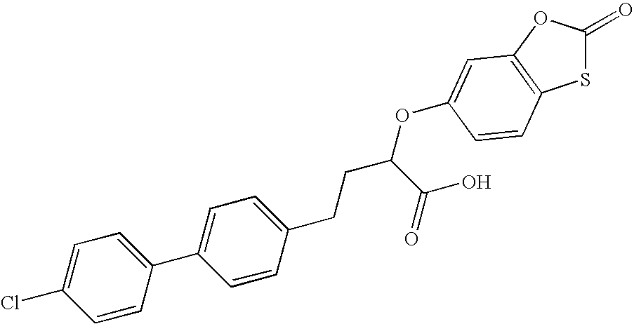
C1=CC(C2=CC=C(CCC(OC3=CC4=C(SC(=O)O4)C=C3)C(O)=O)C=C2)=CC=C1Cl
